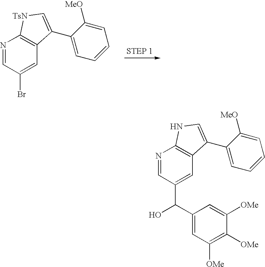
BrC1=CC2=C(N=C1)[TsN]C=C2C1=CC=CC=C1[MeO].C(C1=CC2=C(N=C1)NC=C2C1=CC=CC=C1[MeO])(C1=CC([OMe])=C([OMe])C([OMe])=C1)O
